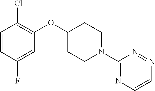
C1=CC(F)=CC(OC2CCN(C3=NC=CN=N3)CC2)=C1Cl
